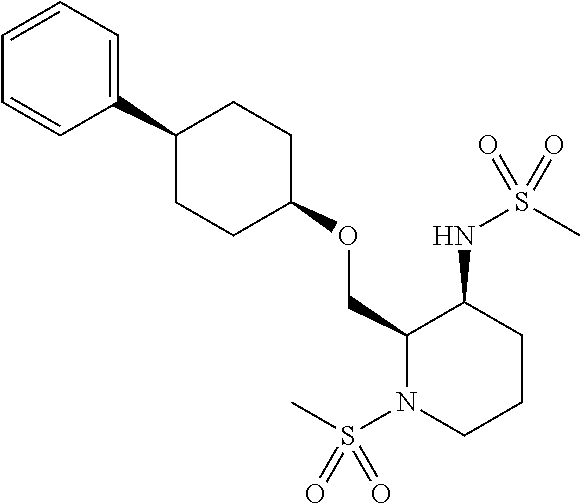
C1(COC2CCC(C3=CC=CC=C3)CC2)N(S(C)(=O)=O)CCCC1NS(C)(=O)=O
